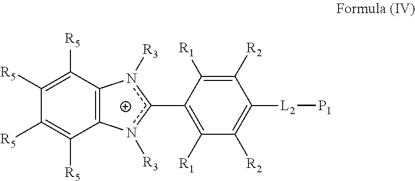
C1([R5])=C([R5])C2=C(C([R5])=C1[R5])n([R3])c(C1=C([R1])C([R2])=C([L2][P1])C([R2])=C1[R1])n2[R3]
